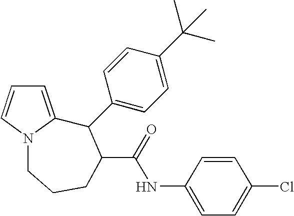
C1=C2N(C=C1)CCCC(C(=O)NC1=CC=C(Cl)C=C1)C2C1=CC=C(C(C)(C)C)C=C1
